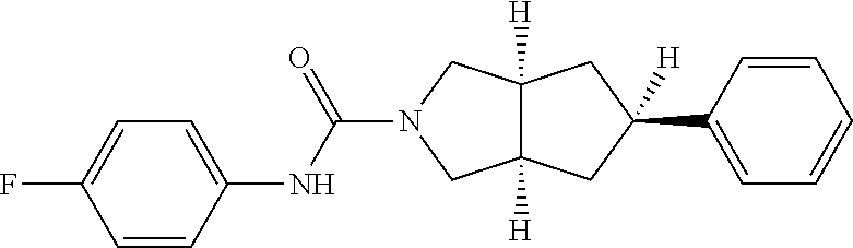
C12([H])C([H])(CC(C3=CC=CC=C3)([H])C1)CN(C(=O)NC1=CC=C(F)C=C1)C2
